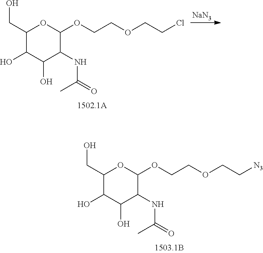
[NaN3].C1(CO)C(O)C(O)C(NC(=O)C)C(OCCOCCCl)O1.C1(CO)C(O)C(O)C(NC(=O)C)C(OCCOCC[N3])O1
